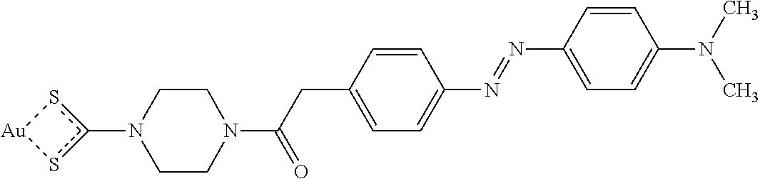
c1(N2CCN(C(CC3=CC=C(N=NC4=CC=C(N(C)C)C=C4)C=C3)=O)CC2)s[Au]s1
